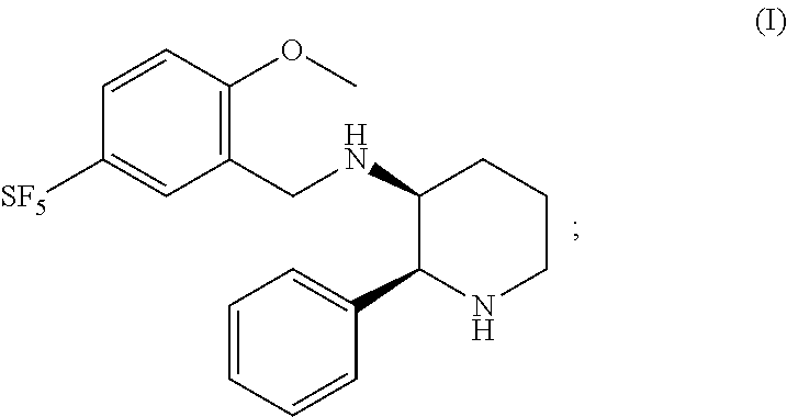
C1=CC(OC)=C(CNC2C(C3=CC=CC=C3)NCCC2)C=C1[SF5]
